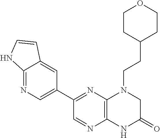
C12=C(N=C(C3=CN=C4C(=C3)C=CN4)C=N1)N(CCC1CCOCC1)CC(=O)N2
